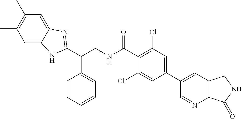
C1(C)=C(C)C=C2C(=C1)N=C(C(CNC(C1=C(Cl)C=C(C3=CC4=C(N=C3)C(=O)NC4)C=C1Cl)=O)C1=CC=CC=C1)N2
